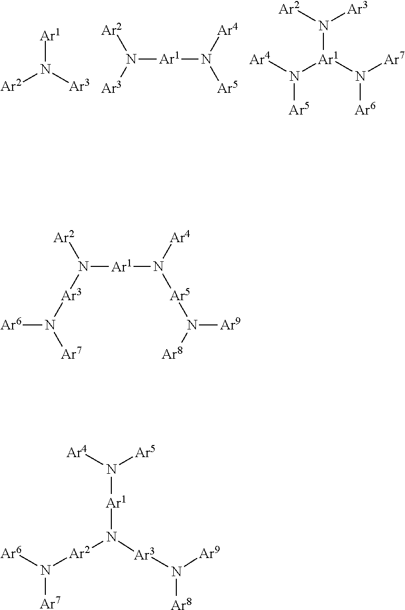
[Ar1]N([Ar3])[Ar2].[Ar1](N([Ar3])[Ar2])N([Ar5])[Ar4].[Ar5]N([Ar1](N([Ar3])[Ar2])N([Ar7])[Ar6])[Ar4].[Ar6]N([Ar3]N([Ar2])[Ar1]N([Ar5]N([Ar8])[Ar9])[Ar4])[Ar7].[Ar7]N([Ar2]N([Ar1]N([Ar5])[Ar4])[Ar3]N([Ar8])[Ar9])[Ar6]
